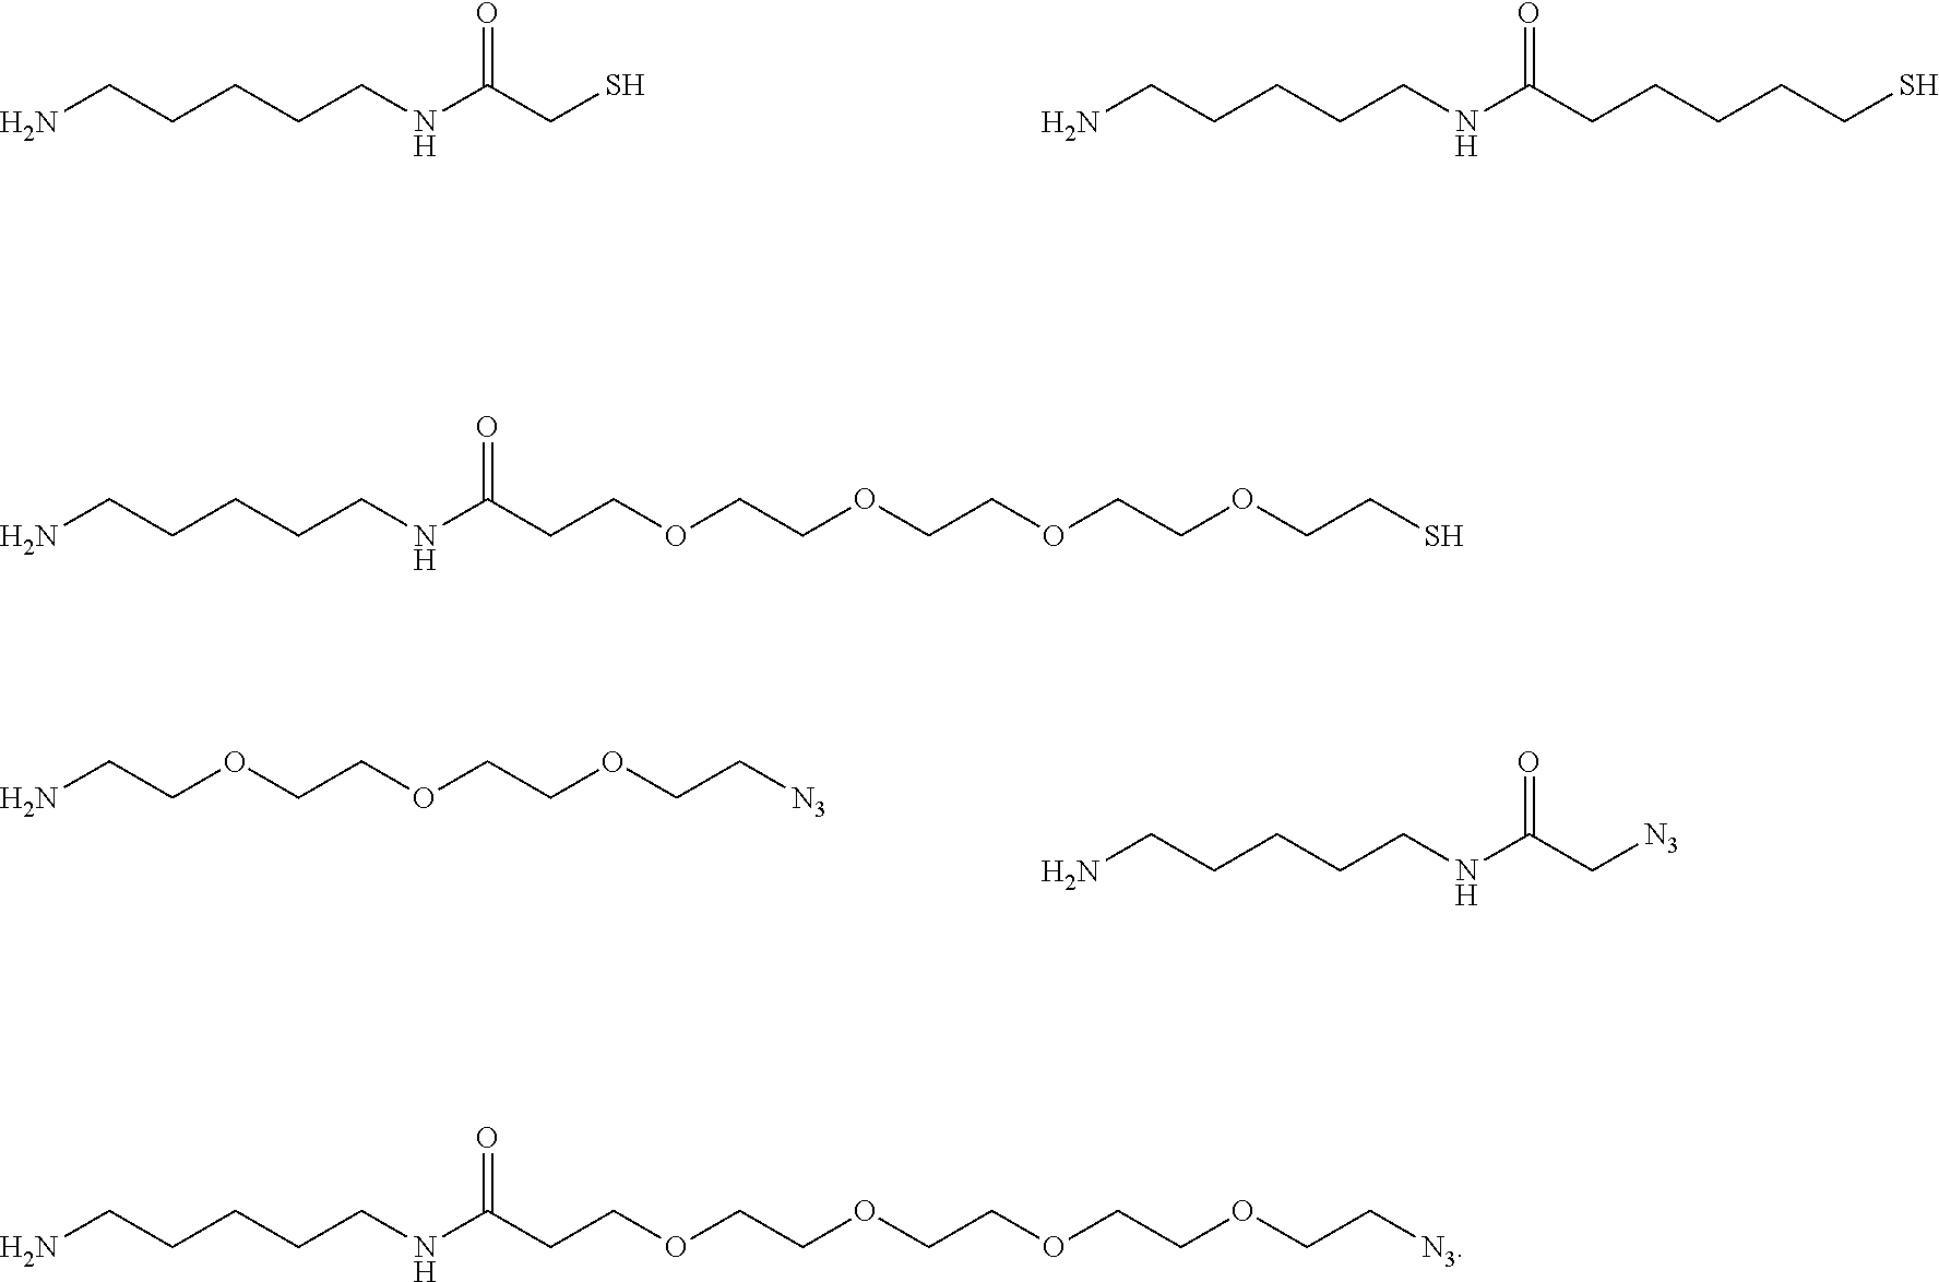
NCCCCCNC(CS)=O.NCCCCCNC(CCCCCS)=O.NCCCCCNC(CCOCCOCCOCCOCCS)=O.NCCOCCOCCOCC[N3].NCCCCCNC(C[N3])=O.NCCCCCNC(CCOCCOCCOCCOCC[N3])=O
